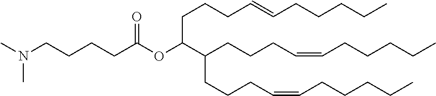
O(C(C(CCCC=CCCCCC)CCCC=CCCCCC)CCCC=CCCCCC)C(=O)CCCCN(C)C
